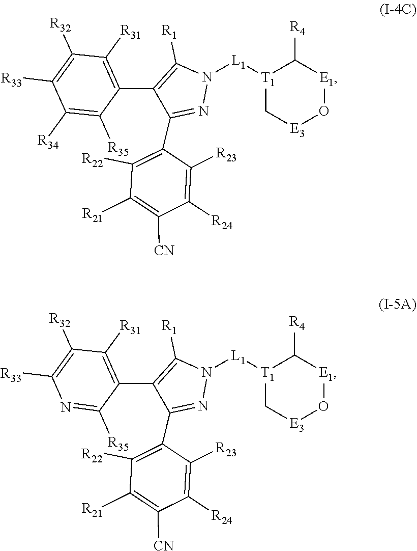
[T1]1([L1]N2C([R1])=C(C3=C([R31])C([R32])=C([R33])C([R34])=C3[R35])C(C3=C([R22])C([R21])=C([CN])C([R24])=C3[R23])=N2)C[E3]O[E1]C1[R4].[T1]1([L1]N2C([R1])=C(C3=C([R31])C([R32])=C([R33])N=C3[R35])C(C3=C([R22])C([R21])=C([CN])C([R24])=C3[R23])=N2)C[E3]O[E1]C1[R4]
